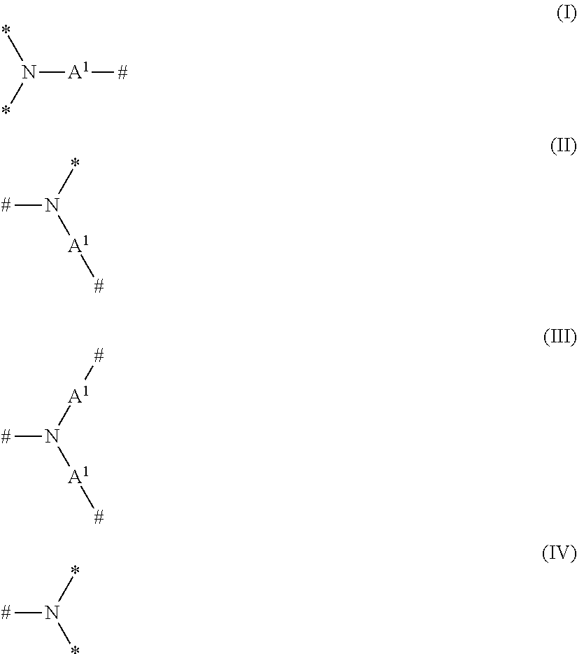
N([A1][#])(*)*.N([#])(*)[A1][#].N([#])([A1][#])[A1][#].N([#])(*)*
